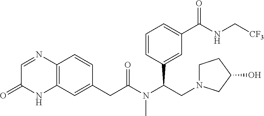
C12=C(C=C(CC(N(C(CN3CCC(O)C3)C3=CC(C(NC[CF3])=O)=CC=C3)C)=O)C=C1)NC(=O)C=N2
